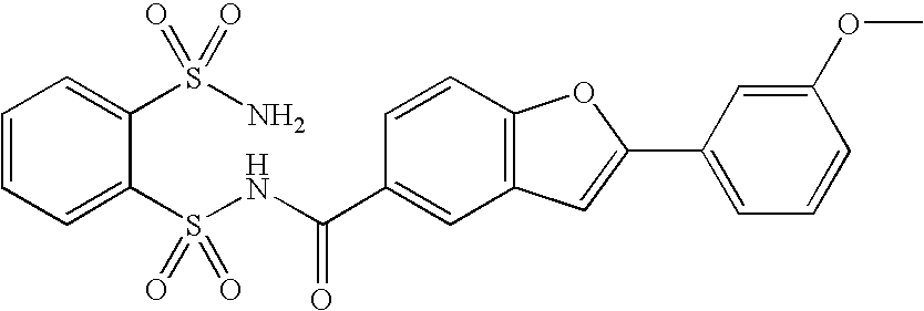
C1=CC=C(S(NC(C2=CC3=C(C=C2)OC(C2=CC=CC(OC)=C2)=C3)=O)(=O)=O)C(S(N)(=O)=O)=C1
